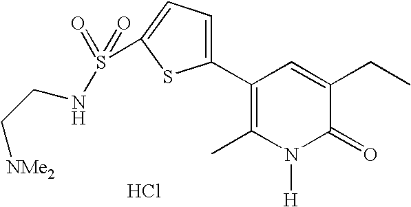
C1(C2=C(C)N([H])C(=O)C(CC)=C2)=CC=C(S(=O)(=O)NCC[NMe2])S1.Cl
